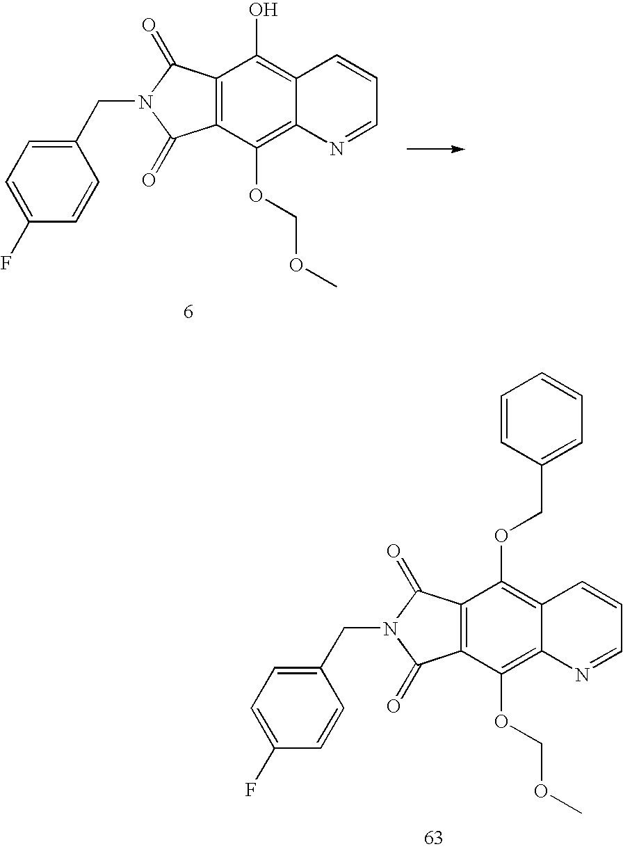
C12=C(C(OCOC)=C3C(=C1OCC1=CC=CC=C1)C=CC=N3)C(=O)N(CC1=CC=C(F)C=C1)C2=O.C12=C(C(OCOC)=C3C(=C1O)C=CC=N3)C(=O)N(CC1=CC=C(F)C=C1)C2=O
